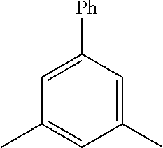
C1=C([Ph])C=C(C)C=C1C
